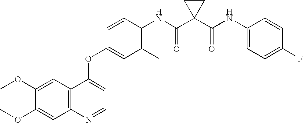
C12=C(C=C(OC)C(OC)=C1)C(OC1=CC(C)=C(NC(C3(C(NC4=CC=C(F)C=C4)=O)CC3)=O)C=C1)=CC=N2
